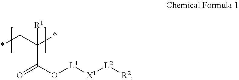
C(C(O[L1][X1][L2][R2])=O)(C*)(*)[R1]
